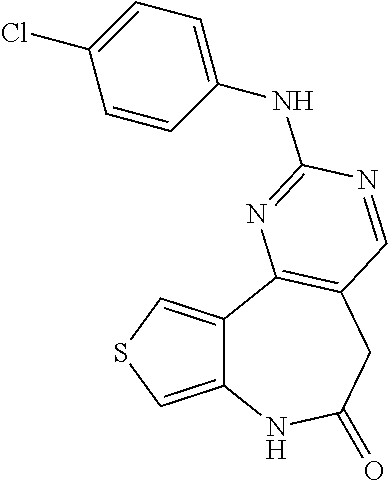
C12=CSC=C1C1=C(CC(=O)N2)C=NC(NC2=CC=C(Cl)C=C2)=N1
